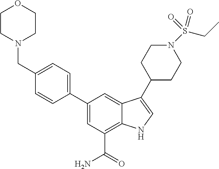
C1=C(C2=CC=C(CN3CCOCC3)C=C2)C=C2C(=C1C(=O)N)NC=C2C1CCN(S(=O)(=O)CC)CC1
